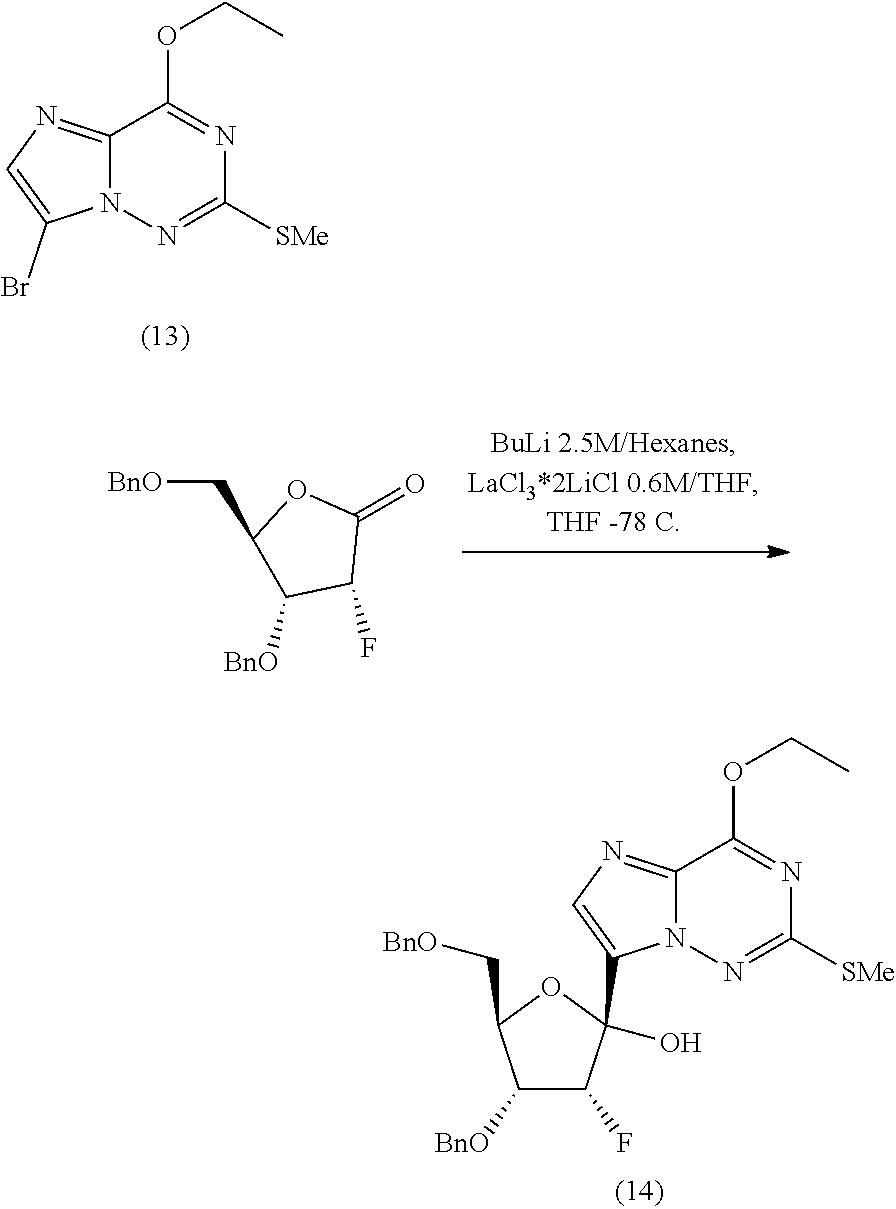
C12=NC=C(Br)N1N=C([SMe])N=C2OCC.[BnO]CC1C([BnO])C(F)C(=O)O1.C1([BnO])C(F)C(C2=CN=C3N2N=C([SMe])N=C3OCC)(O)OC1C[BnO]
